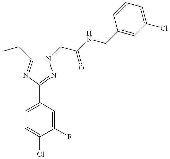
N1(CC(NCC2=CC(Cl)=CC=C2)=O)C(CC)=NC(C2=CC=C(Cl)C(F)=C2)=N1
